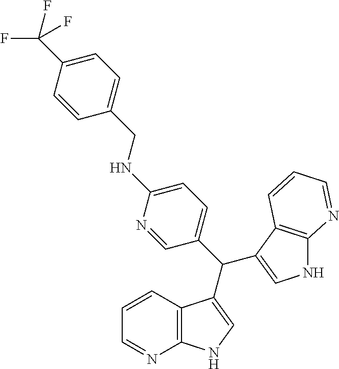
N1C2=C(C(C(C3=CC=C(NCC4=CC=C(C(F)(F)F)C=C4)N=C3)C3=CNC4=C3C=CC=N4)=C1)C=CC=N2
